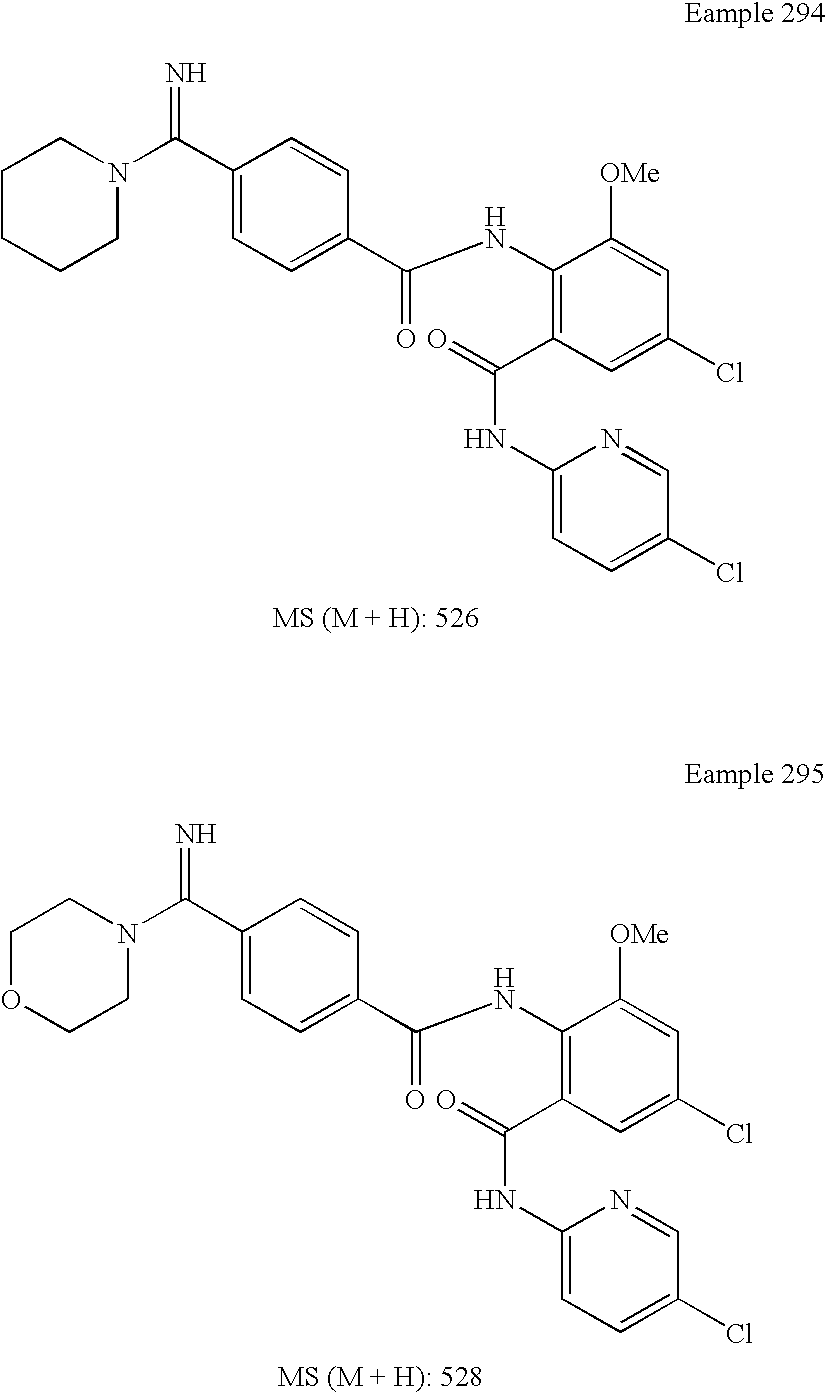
N=C(C1=CC=C(C(NC2=C(C(NC3=CC=C(Cl)C=N3)=O)C=C(Cl)C=C2[OMe])=O)C=C1)N1CCCCC1.N=C(C1=CC=C(C(NC2=C(C(NC3=CC=C(Cl)C=N3)=O)C=C(Cl)C=C2[OMe])=O)C=C1)N1CCOCC1
